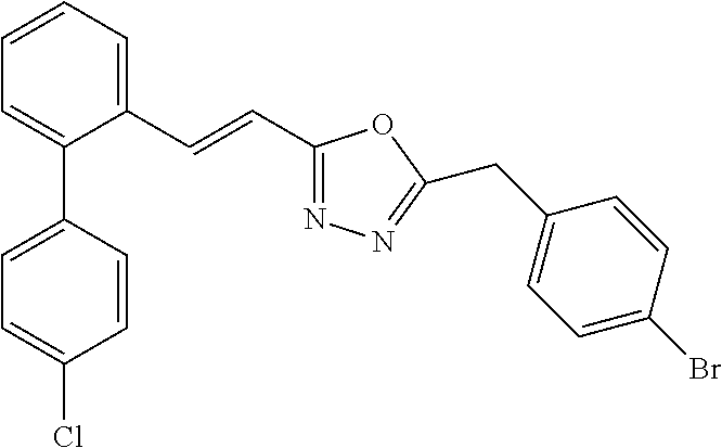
C1=CC=C(C=CC2=NN=C(CC3=CC=C(Br)C=C3)O2)C(C2=CC=C(Cl)C=C2)=C1
